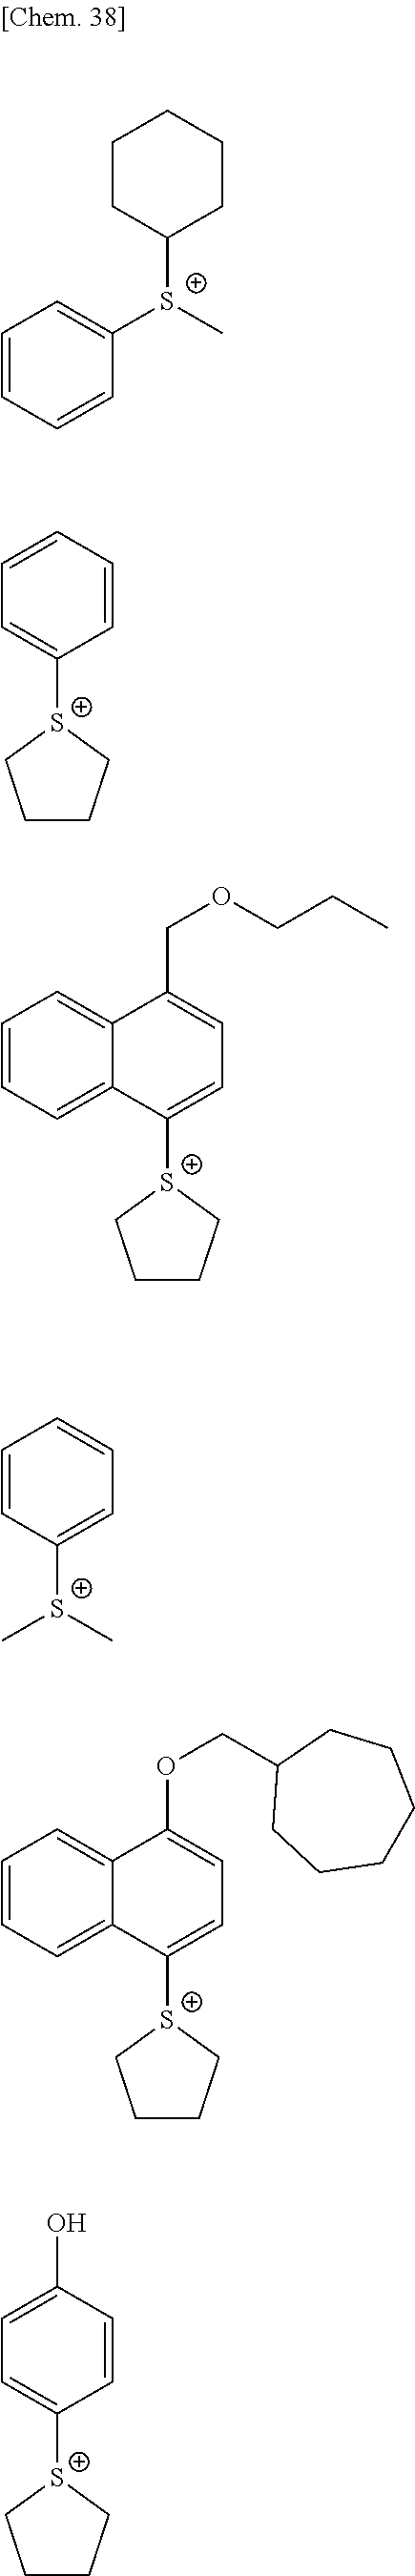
C1CC([S+](C)C2=CC=CC=C2)CCC1.C1=CC=CC=C1[S+]1CCCC1.C1=C([S+]2CCCC2)C2=CC=CC=C2C(COCCC)=C1.C1=C([S+](C)C)C=CC=C1.C1=C([S+]2CCCC2)C2=CC=CC=C2C(OCC2CCCCCC2)=C1.C1=CC(O)=CC=C1[S+]1CCCC1
